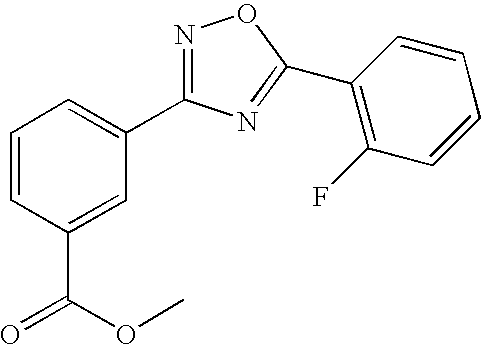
C1=CC(C(OC)=O)=CC(C2=NOC(C3=C(F)C=CC=C3)=N2)=C1
